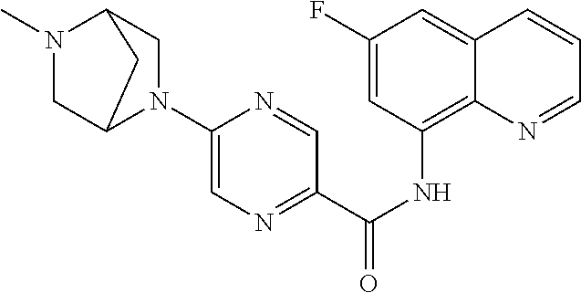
C1(F)=CC(NC(C2=NC=C(N3CC4N(C)CC3C4)N=C2)=O)=C2C(=C1)C=CC=N2
